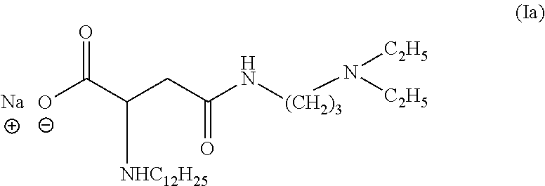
O=C(C([NHC12H25])CC(=O)N[(CH2)3]N([C2H5])[C2H5])[O-].[Na]
